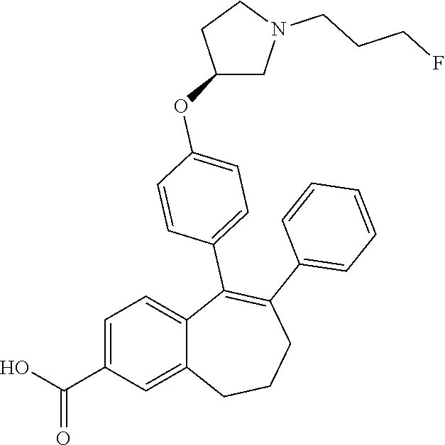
C1=C(C(O)=O)C=C2C(=C1)C(C1=CC=C(OC3CN(CCCF)CC3)C=C1)=C(C1=CC=CC=C1)CCC2
